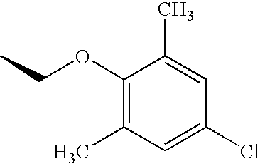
C1(OCC)=C(C)C=C(Cl)C=C1C
